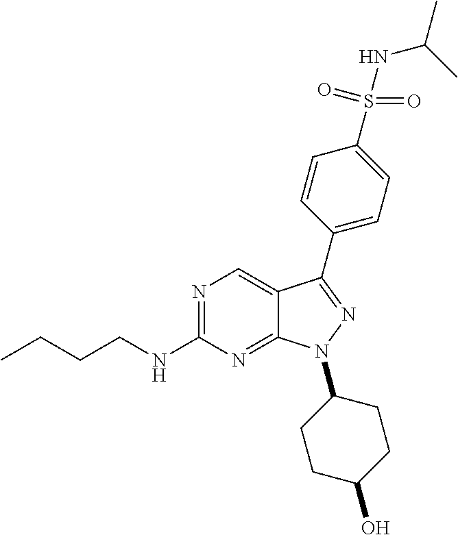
N1=C(NCCCC)N=C2C(=C1)C(C1=CC=C(S(NC(C)C)(=O)=O)C=C1)=NN2C1CCC(O)CC1
